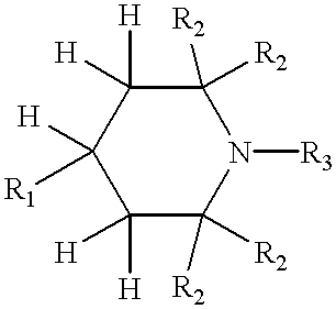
C1([H])([H])C([R2])([R2])N([R3])C([R2])([R2])C([H])([H])C1([H])[R1]
